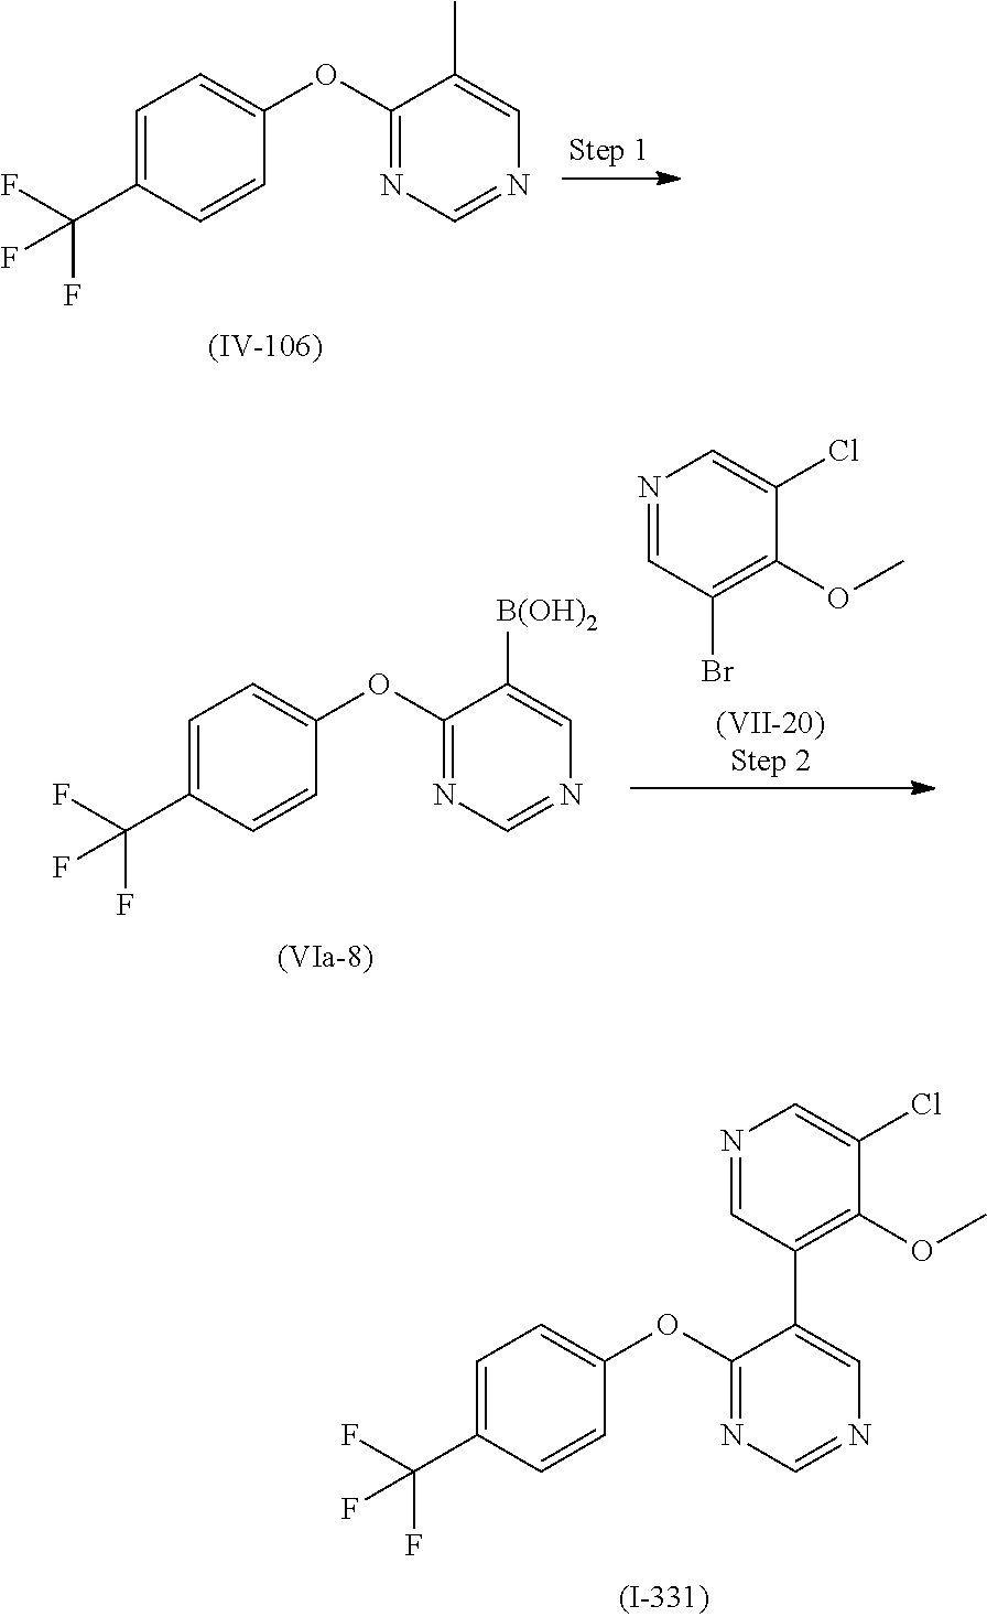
C1=C(C(F)(F)F)C=CC(OC2=NC=NC=C2C)=C1.N1=CC(Br)=C(OC)C(Cl)=C1.C1=C(C(F)(F)F)C=CC(OC2=NC=NC=C2[B(OH)2])=C1.C1=C(C(F)(F)F)C=CC(OC2=NC=NC=C2C2=C(OC)C(Cl)=CN=C2)=C1
